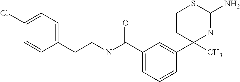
C1CC(C)(C2=CC(C(NCCC3=CC=C(Cl)C=C3)=O)=CC=C2)N=C(N)S1
